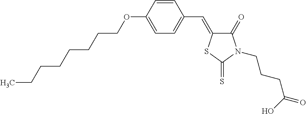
CCCCCCCCOC1=CC=C(C=C2C(=O)N(CCCC(=O)O)C(=S)S2)C=C1
